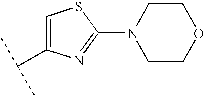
C1(N2CCOCC2)=NC(C(C)C)=CS1
